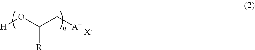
C([R])(O[H])C[A+].[X-]
